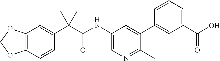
C12=C(C=CC(C3(C(=O)NC4=CN=C(C)C(C5=CC(C(O)=O)=CC=C5)=C4)CC3)=C1)OCO2
